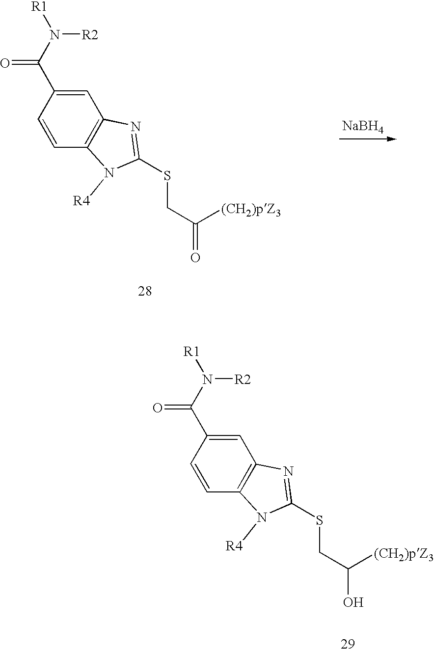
C1=C(C(=O)N([R2])[R1])C=CC2=C1N=C(SCC([(CH2)pZ3])=O)N2[R4].[NaBH4].C1=C(C(=O)N([R2])[R1])C=CC2=C1N=C(SCC([(CH2)pZ3])O)N2[R4]
